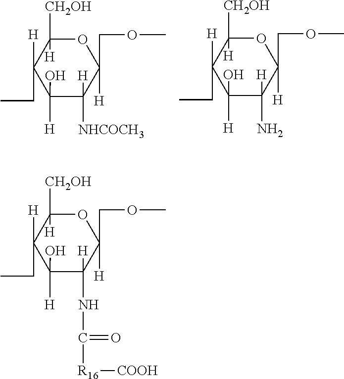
O1C([H])([CH2OH])C([H])(CC)C(O)([H])C([H])([NHCOCH3])C1(COC)[H].O1C([H])([CH2OH])C([H])(CC)C(O)([H])C([H])(N)C1(COC)[H].O1C([H])([CH2OH])C([H])(CC)C(O)([H])C([H])(NC([R16][COOH])=O)C1(COC)[H]
